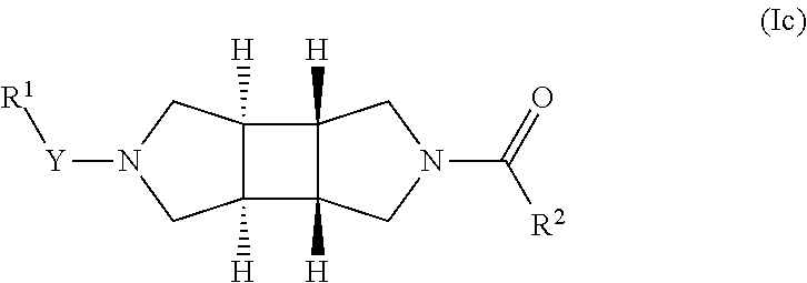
C12([H])C([H])(C3([H])C1([H])CN(C(=O)[R2])C3)CN([Y][R1])C2
